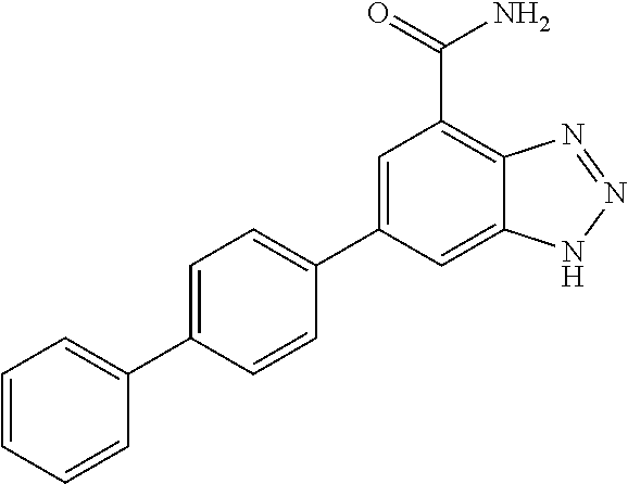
C12=CC(C3=CC=C(C4=CC=CC=C4)C=C3)=CC(C(=O)N)=C1N=NN2
